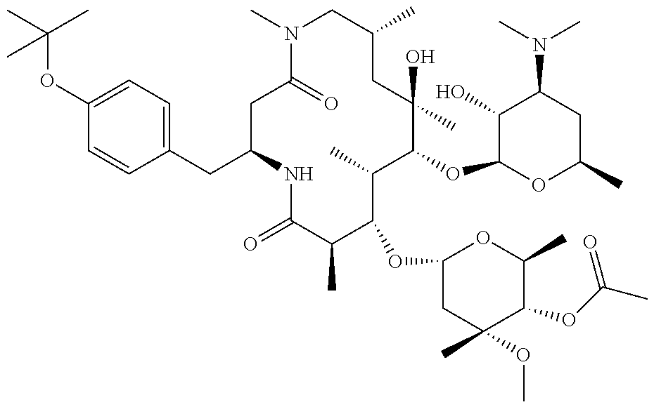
C1(OC(C)(C)C)=CC=C(CC2NC(=O)C(C)C(OC3CC(C)(OC)C(OC(C)=O)C(C)O3)C(C)C(OC3OC(C)CC(N(C)C)C3O)C(C)(O)CC(C)CN(C)C(=O)C2)C=C1
